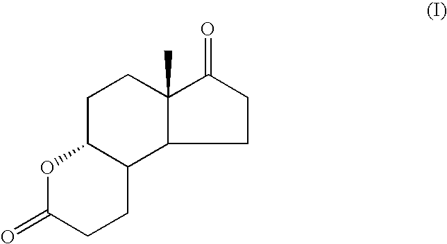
C12C(CCC(=O)O1)C1CCC(=O)C1(C)CC2
